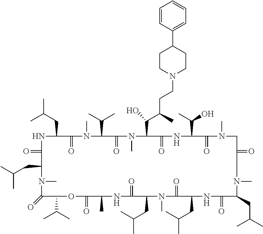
N1C(CC(C)C)C(=O)N(C)C(C(C)C)C(=O)N(C)C(C(C(CCN2CCC(C3=CC=CC=C3)CC2)C)O)C(=O)NC(C(O)C)C(=O)N(C)CC(=O)CN(C)C(CC(C)C)C(=O)NC(CC(C)C)C(=O)N(C)C(CC(C)C)C(=O)NC(C)C(=O)OC(C(C)C)C(=O)N(C)C(CC(C)C)C1=O
